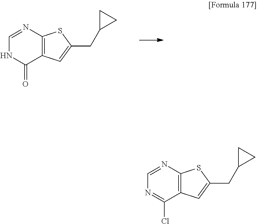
C1=NC2=C(C(=O)N1)C=C(CC1CC1)S2.C1=NC2=C(C(Cl)=N1)C=C(CC1CC1)S2
